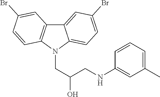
C12=CC(Br)=CC=C1N(CC(CNC1=CC(C)=CC=C1)O)C1=C2C=C(Br)C=C1
